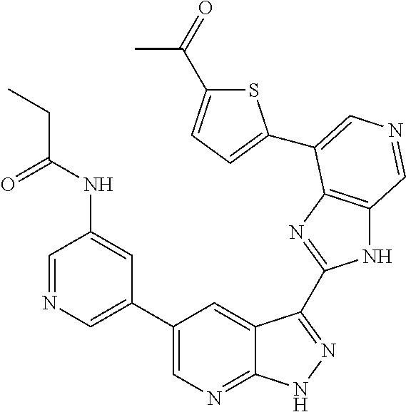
C1(C2=CN=CC(NC(=O)CC)=C2)=CN=C2C(=C1)C(C1=NC3=C(N1)C=NC=C3C1=CC=C(C(C)=O)S1)=NN2
